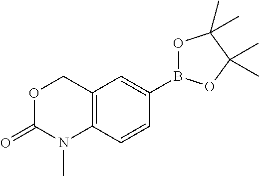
O1C(=O)N(C)C2=C(C1)C=C(B1OC(C)(C)C(C)(C)O1)C=C2
